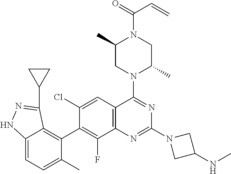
C12=CC=C(C)C(C3=C(F)C4=C(C=C3Cl)C(N3C(C)CN(C(=O)C=C)C(C)C3)=NC(N3CC(NC)C3)=N4)=C1C(C1CC1)=NN2
